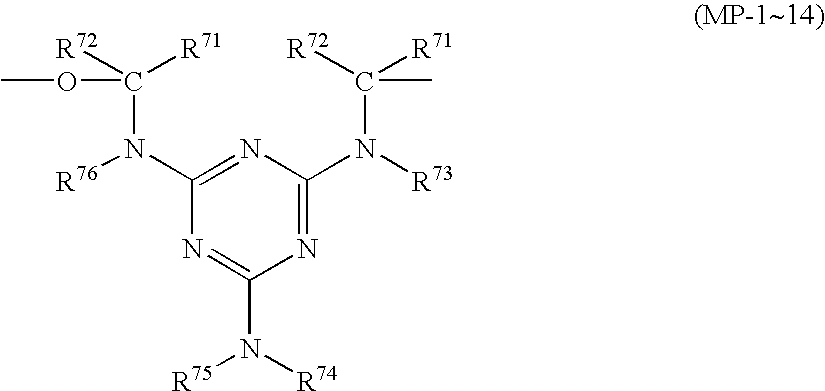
N1=C(N([R73])C([R72])([R71])C)N=C(N([R76])C([R72])([R71])OC)N=C1N([R75])[R74]
